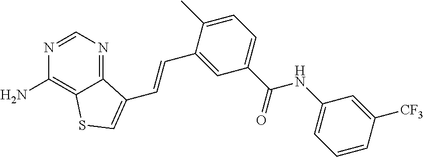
N1=CN=C2C(=C1N)SC=C2C=CC1=CC(C(=O)NC2=CC=CC([CF3])=C2)=CC=C1C
